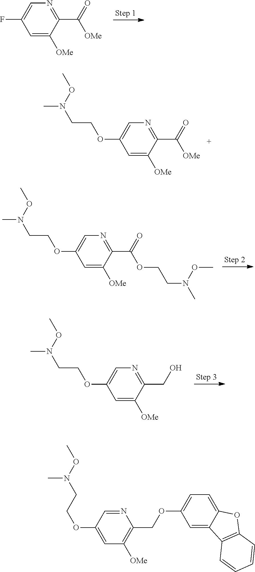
C1=C([OMe])C(C(=O)[OMe])=NC=C1F.C1=C([OMe])C(C(OCCN(C)OC)=O)=NC=C1OCCN(C)OC.C1=C([OMe])C(CO)=NC=C1OCCN(C)OC.C1=C([OMe])C(C(=O)[OMe])=NC=C1OCCN(C)OC.C1=C(OCCN(OC)C)C=NC(COC2=CC=C3C(=C2)C2=C(O3)C=CC=C2)=C1[OMe]
